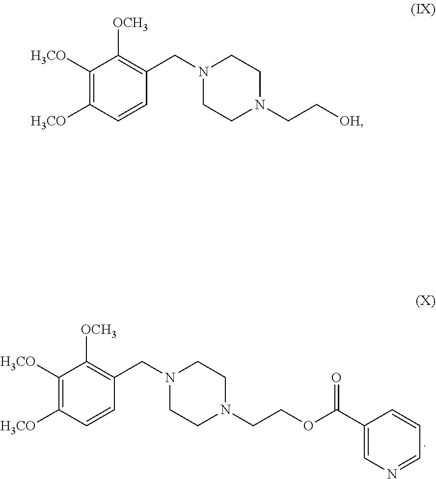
C1([H3CO])=C([H3CO])C=CC(CN2CCN(CCOC(C3=CN=CC=C3)=O)CC2)=C1[OCH3].C1([H3CO])=C([H3CO])C=CC(CN2CCN(CC[OH])CC2)=C1[OCH3]
